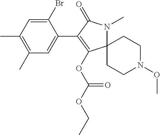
C1(Br)=CC(C)=C(C)C=C1C1=C(OC(OCC)=O)C2(N(C)C1=O)CCN(OC)CC2
